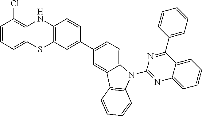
C1=CC=C2C(=C1Cl)NC1=C(S2)C=C(C2=CC=C3C(=C2)C2=C(N3C3=NC4=CC=CC=C4C(C4=CC=CC=C4)=N3)C=CC=C2)C=C1
